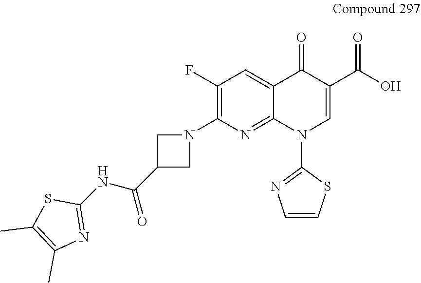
C1(F)=C(N2CC(C(NC3=NC(C)=C(C)S3)=O)C2)N=C2C(=C1)C(=O)C(C(O)=O)=CN2C1=NC=CS1
